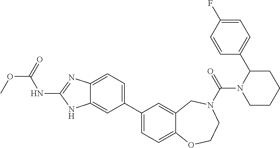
C12=CC=C(C3=CC=C4C(=C3)CN(C(N3CCCCC3C3=CC=C(F)C=C3)=O)CCO4)C=C1NC(NC(=O)OC)=N2
